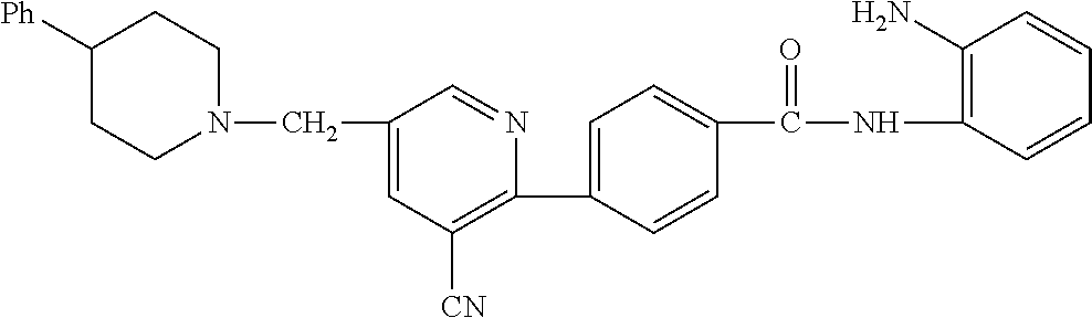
N1(CC2=CC([CN])=C(C3=CC=C(C(NC4=C(N)C=CC=C4)=O)C=C3)N=C2)CCC([Ph])CC1
